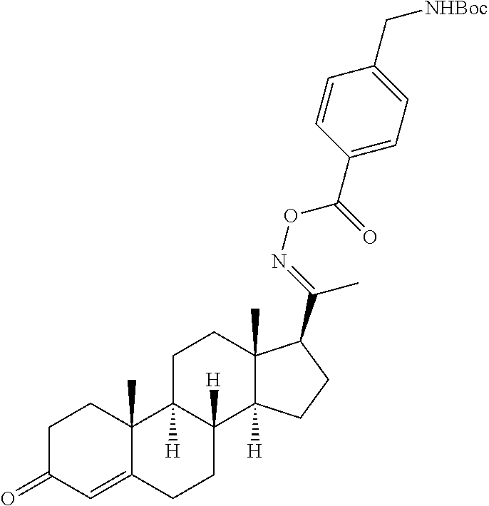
C1C(=O)C=C2C(C)(C1)C1([H])C([H])(CC2)C2([H])C(C)(CC1)C(C(=NOC(=O)C1=CC=C(C[NHBoc])C=C1)C)CC2
